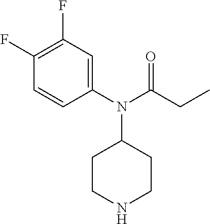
C(CC)(N(C1=CC(F)=C(F)C=C1)C1CCNCC1)=O
